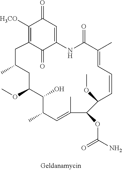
C1([H3CO])=C2C(=O)C(=CC1=O)NC(=O)C(C)=CC=CC(OC)C(OC(N)=O)C(C)=CC(C)C(O)C(OC)CC(C)C2
